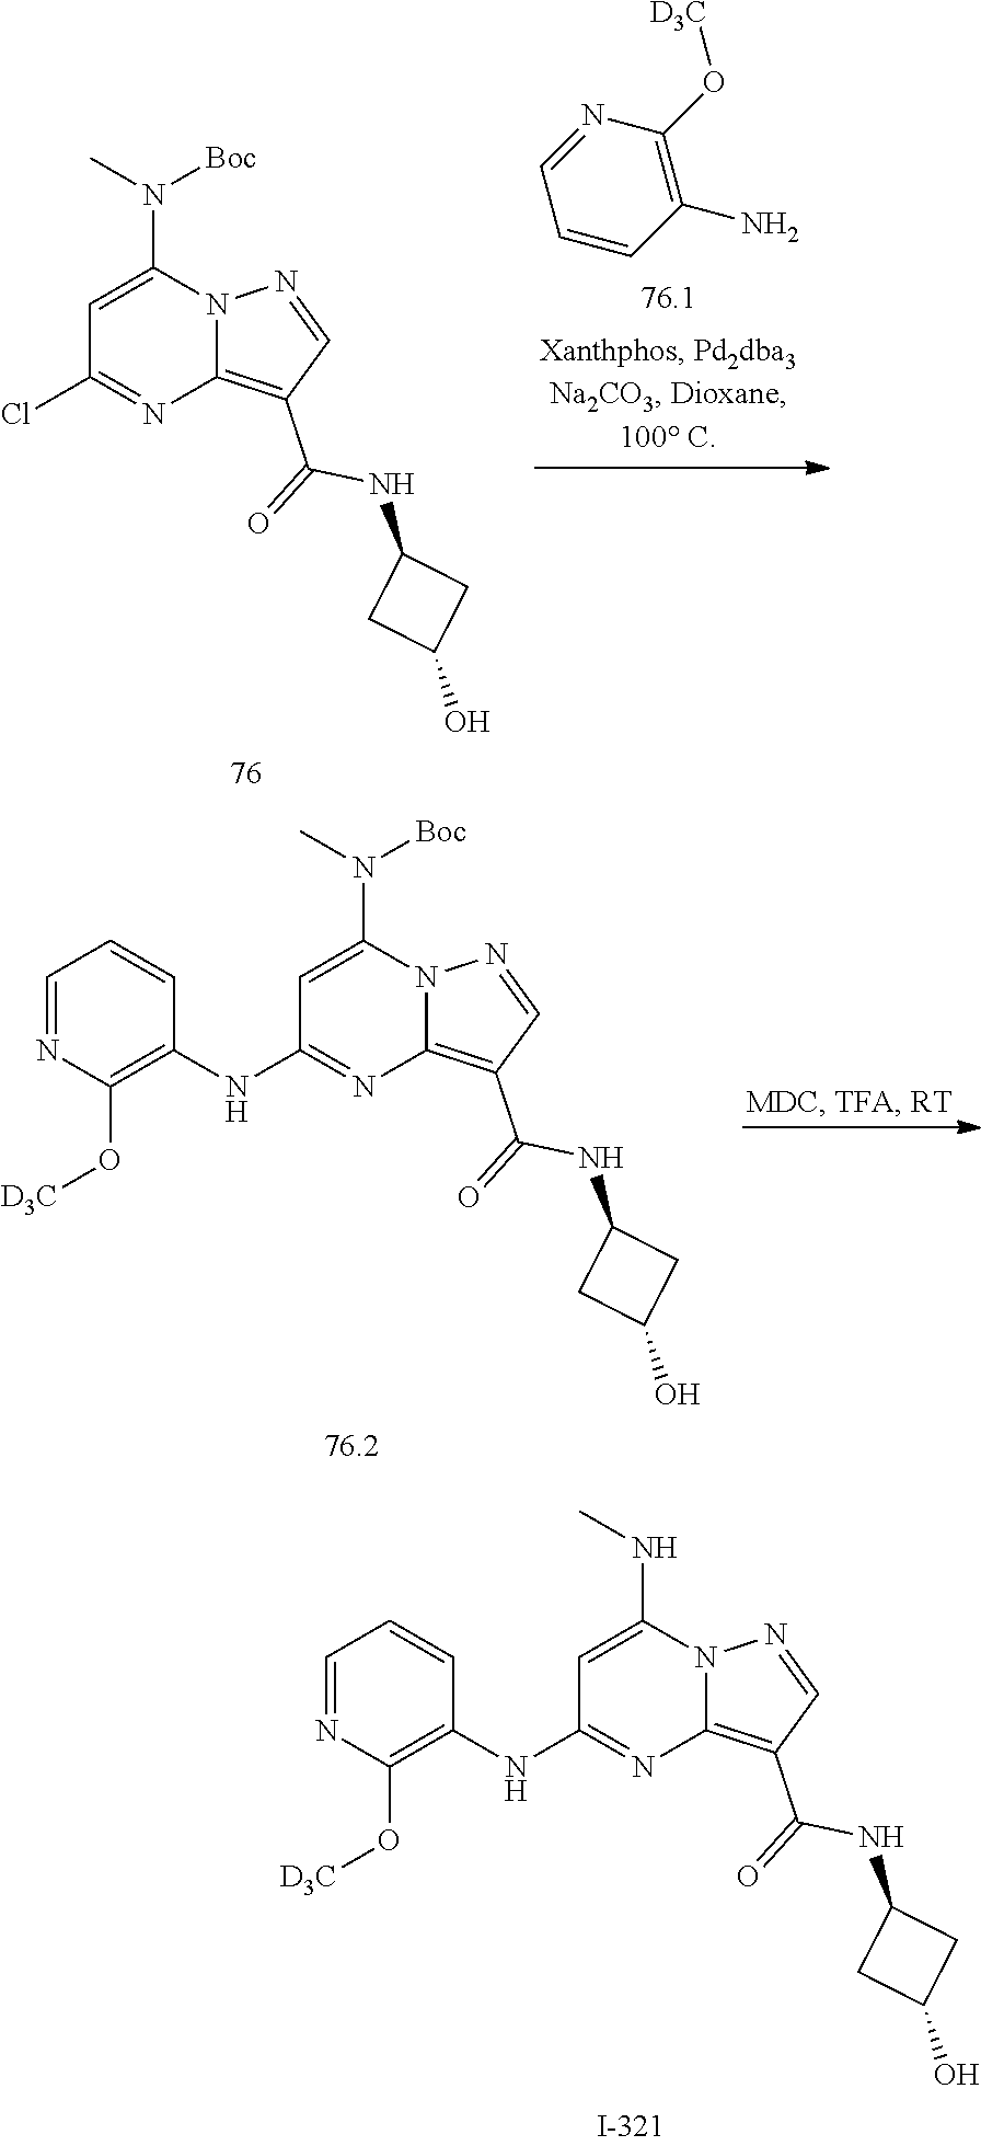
C1=NC(O[D3C])=C(NC2=NC3=C(C(=O)NC4CC(O)C4)C=NN3C(NC)=C2)C=C1.C1=C(N(C)[Boc])N2C(=C(C(=O)NC3CC(O)C3)C=N2)N=C1Cl.C1=CC(N)=C(O[D3C])N=C1.C1=NC(O[D3C])=C(NC2=NC3=C(C(=O)NC4CC(O)C4)C=NN3C(N(C)[Boc])=C2)C=C1
